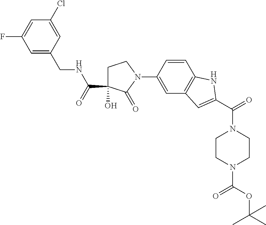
C1C(O)(C(NCC2=CC(F)=CC(Cl)=C2)=O)C(=O)N(C2=CC3=C(C=C2)NC(C(=O)N2CCN(C(=O)OC(C)(C)C)CC2)=C3)C1
